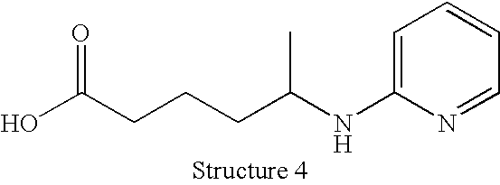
OC(CCCC(NC1=CC=CC=N1)C)=O
